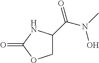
C1C(C(N(C)O)=O)NC(=O)O1
